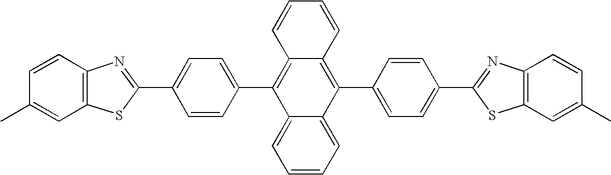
C1(C)=CC2=C(C=C1)N=C(C1=CC=C(C3=C4C(=C(C5=CC=C(C6=NC7=C(S6)C=C(C)C=C7)C=C5)C5=CC=CC=C53)C=CC=C4)C=C1)S2
